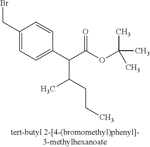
C1(CBr)=CC=C(C(C(OC(C)(C)C)=O)C(CCC)C)C=C1
